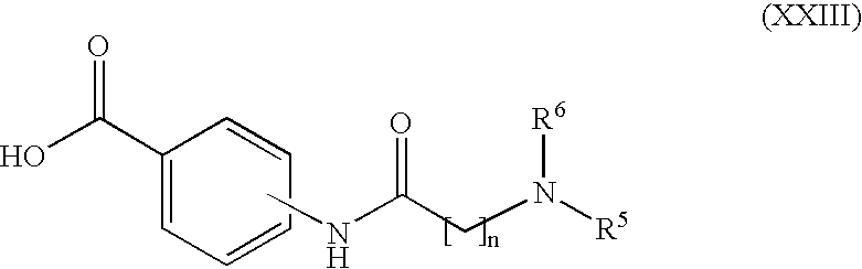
C1(C(O)=O)=CC=CC=C1.C(CN([R5])[R6])(=O)NC
